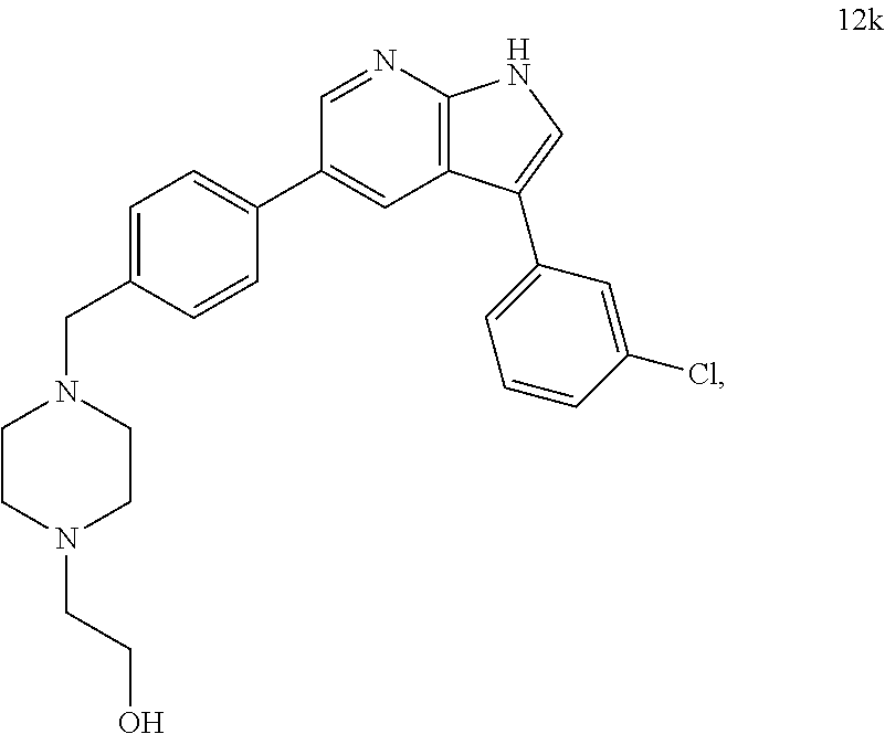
C1CN(CCO)CCN1CC1=CC=C(C2=CC3=C(N=C2)NC=C3C2=CC=CC(Cl)=C2)C=C1
